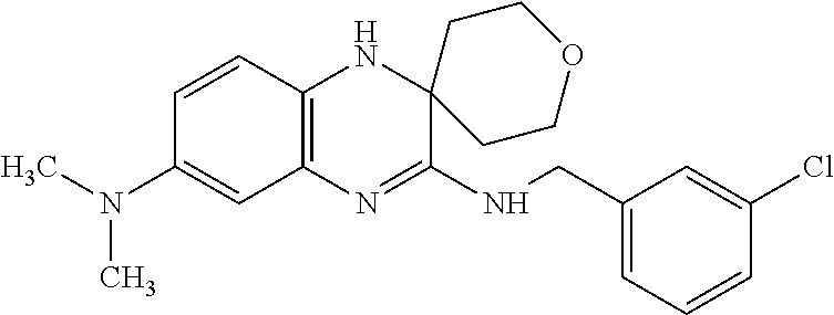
C1=CC2=C(C=C1N(C)C)N=C(NCC1=CC=CC(Cl)=C1)C1(N2)CCOCC1
